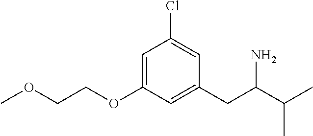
C(COC1=CC(Cl)=CC(CC(C(C)C)N)=C1)OC
